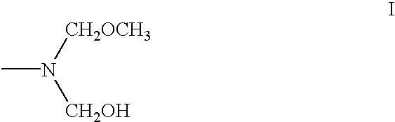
N([CH2OCH3])([CH2OH])C
